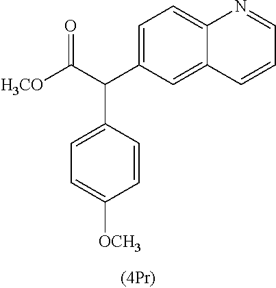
C1=C(C(C([H3CO])=O)C2=CC=C([OCH3])C=C2)C=C2C(=C1)N=CC=C2
